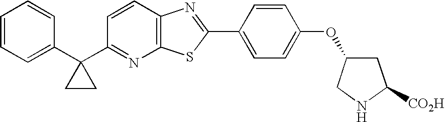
C1=CC=C(C2(C3=NC4=C(C=C3)N=C(C3=CC=C(OC5CC([CO2H])NC5)C=C3)S4)CC2)C=C1
